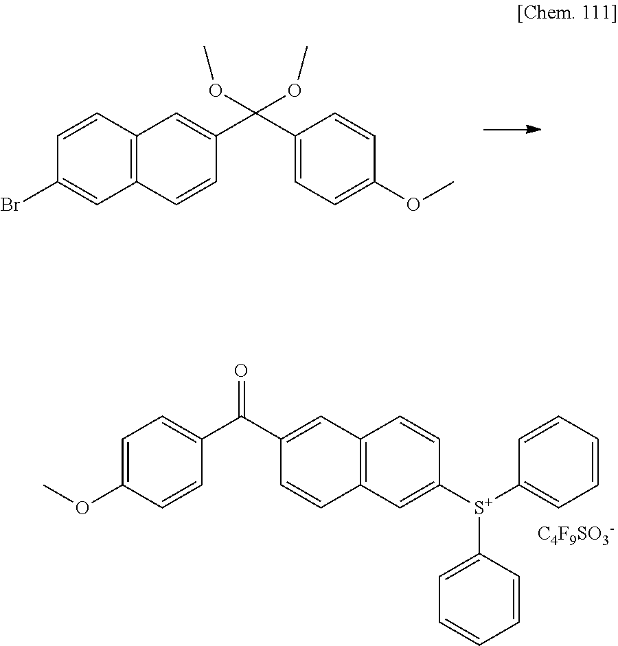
O(C)C(OC)(C1=CC2=C(C=C1)C=C(Br)C=C2)C1=CC=C(OC)C=C1.[C4F9SO3-].C12=C(C=C([S+](C3=CC=CC=C3)C3=CC=CC=C3)C=C1)C=CC(C(C1=CC=C(OC)C=C1)=O)=C2
